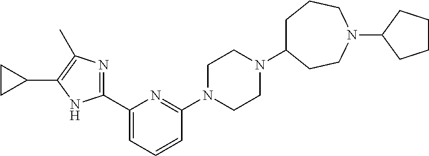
C1(C2=NC(C)=C(C3CC3)N2)=CC=CC(N2CCN(C3CCCN(C4CCCC4)CC3)CC2)=N1
